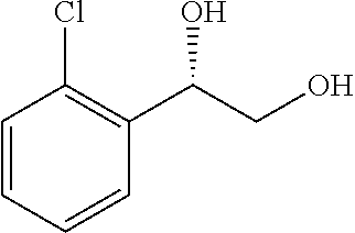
C1=CC=CC(C(CO)O)=C1Cl
